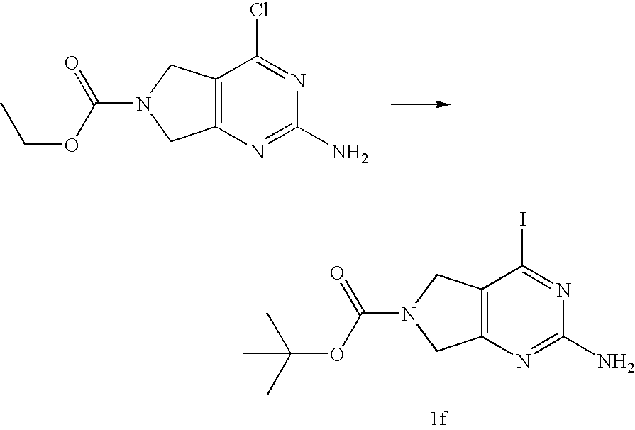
C12=C(N=C(N)N=C1Cl)CN(C(OCC)=O)C2.C12=C(N=C(N)N=C1I)CN(C(OC(C)(C)C)=O)C2
